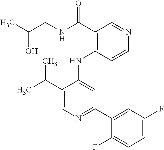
C(C1=CN=C(C2=CC(F)=CC=C2F)C=C1NC1=C(C(=O)NCC(O)C)C=NC=C1)(C)C
